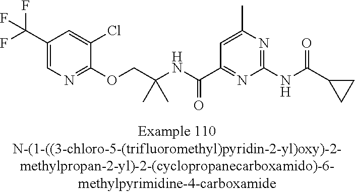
C1(C(F)(F)F)=CN=C(OCC(NC(C2=NC(NC(=O)C3CC3)=NC(C)=C2)=O)(C)C)C(Cl)=C1
